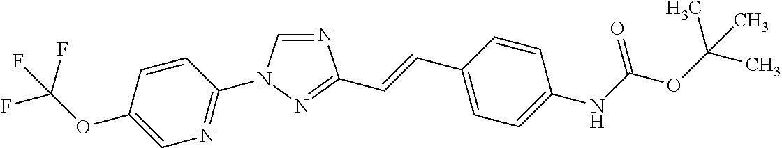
N1=CN(C2=NC=C(OC(F)(F)F)C=C2)N=C1C=CC1=CC=C(NC(OC(C)(C)C)=O)C=C1
